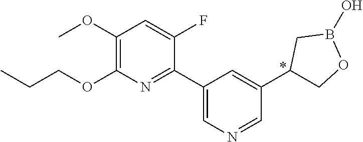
C1(OC)=C(OCCC)N=C(C2=CN=CC(C3COB(O)C3)=C2)C(F)=C1
